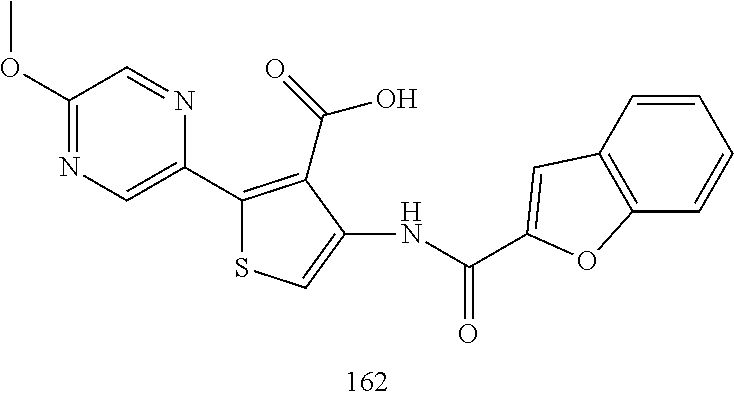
C1(C2=CN=C(OC)C=N2)=C(C(=O)O)C(NC(=O)C2=CC3=C(C=CC=C3)O2)=CS1
